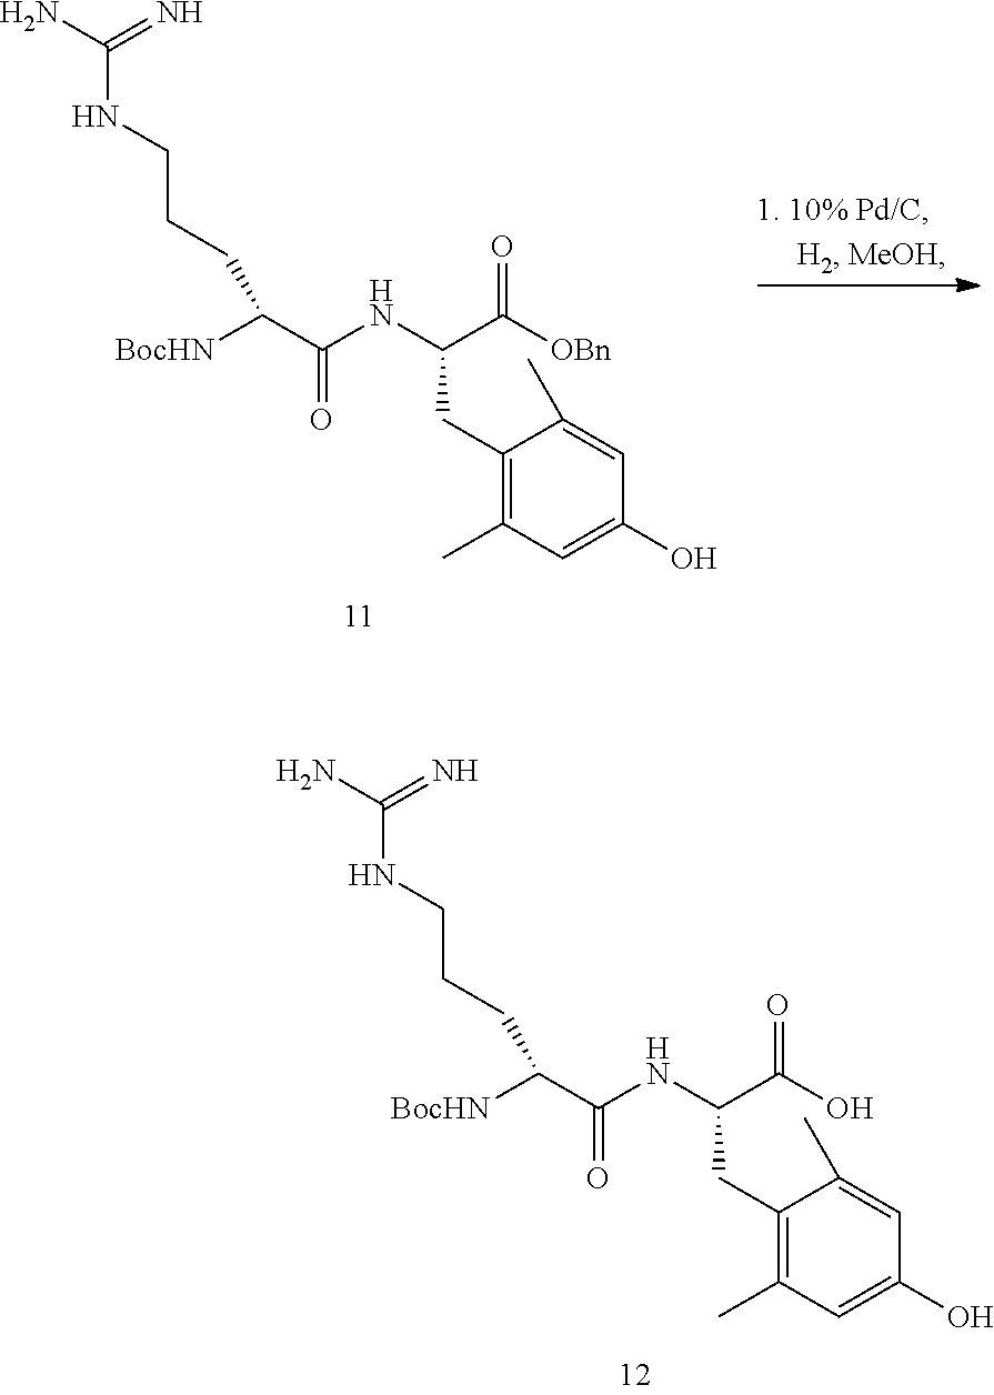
NC(=N)NCCCC([BocHN])C(NC(C(=O)[OBn])CC1=C(C)C=C(O)C=C1C)=O.NC(=N)NCCCC([BocHN])C(NC(C(=O)O)CC1=C(C)C=C(O)C=C1C)=O
